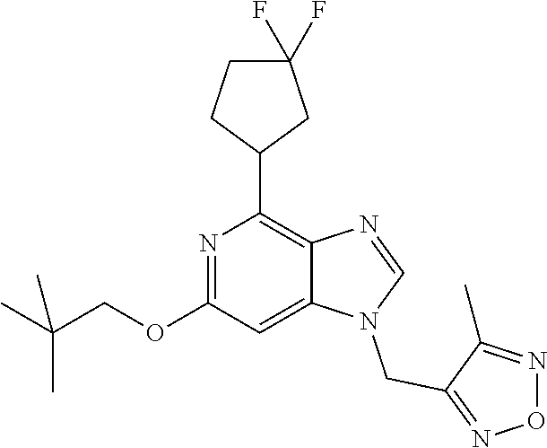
C1(F)(F)CCC(C2=C3C(=CC(OCC(C)(C)C)=N2)N(CC2=NON=C2C)C=N3)C1
